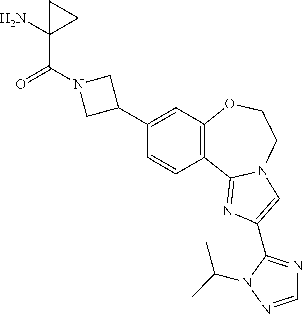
C1(C2CN(C(=O)C3(N)CC3)C2)=CC2=C(C=C1)C1=NC(C3=NC=NN3C(C)C)=CN1CCO2
